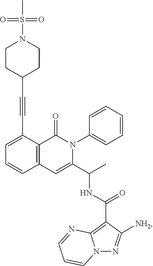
C1=C(C#CC2CCN(S(=O)(C)=O)CC2)C2=C(C=C1)C=C(C(C)NC(C1=C3N(N=C1[NH2])C=CC=N3)=O)N(C1=CC=CC=C1)C2=O
